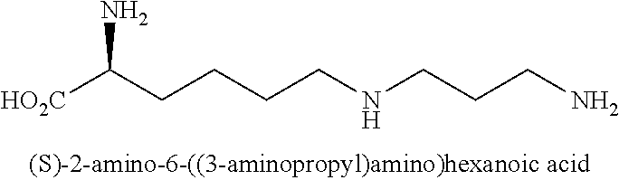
[HO2C]C(CCCCNCCCN)N
